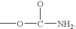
COC([NH2])O
